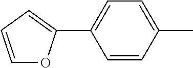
C1=CC=C(C2=CC=C(C)C=C2)O1
